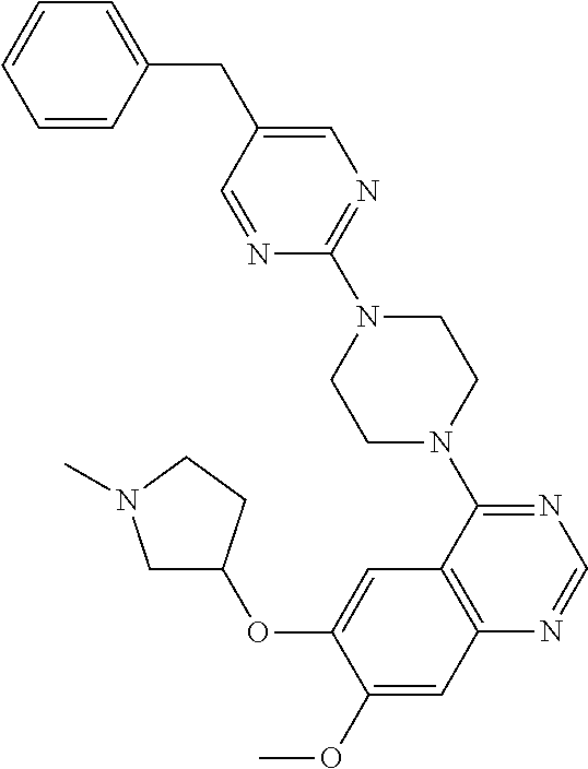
C1N(C)CCC1OC1=CC2=C(C=C1OC)N=CN=C2N1CCN(C2=NC=C(CC3=CC=CC=C3)C=N2)CC1
